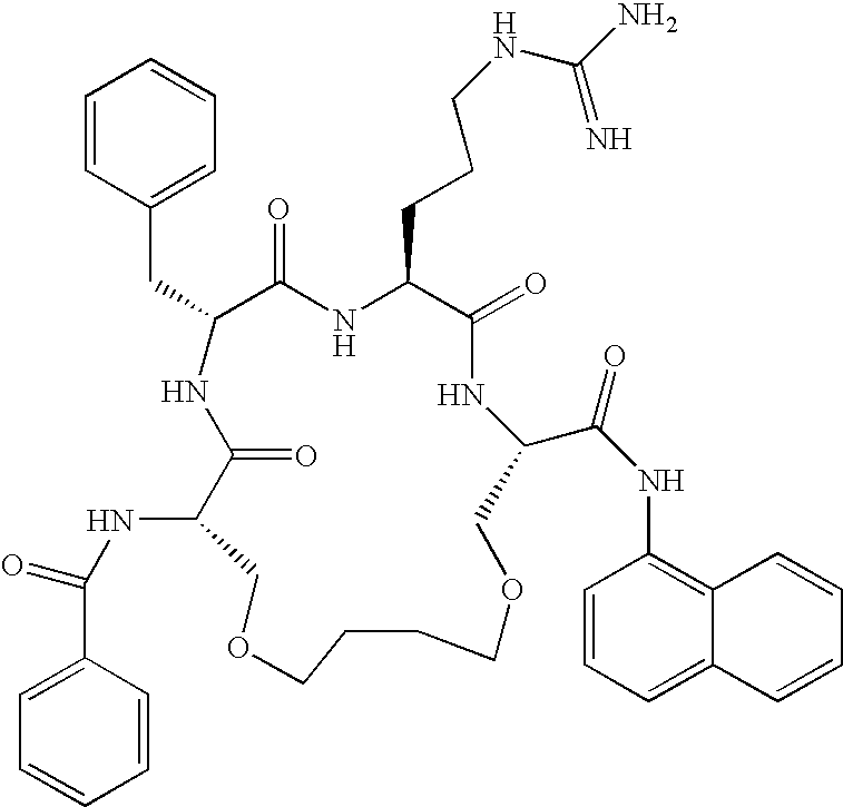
N(C1C(=O)NC(CC2=CC=CC=C2)C(=O)NC(CCCNC(N)=N)C(=O)NC(C(NC2=C3C(=CC=C2)C=CC=C3)=O)COCCCCOC1)C(=O)C1=CC=CC=C1
